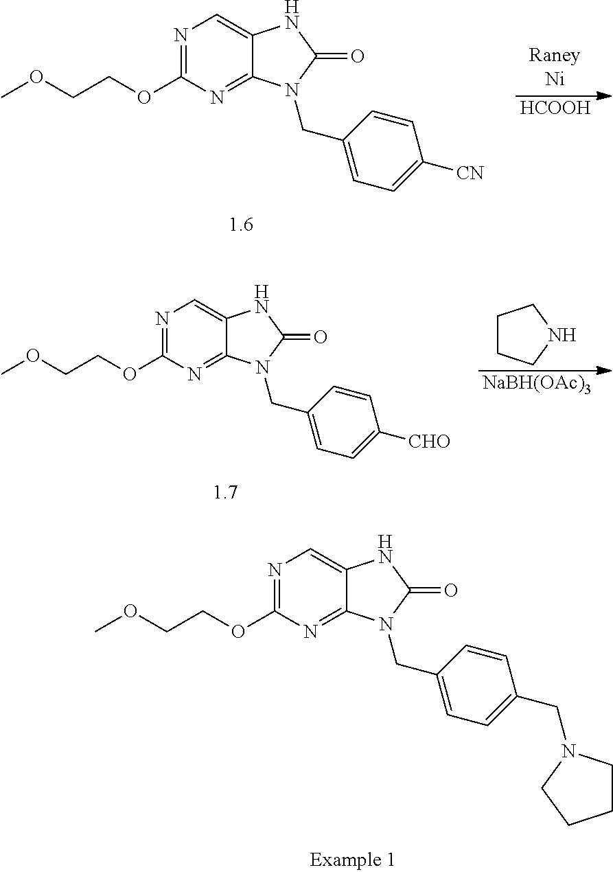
N1=C(OCCOC)N=C2C(=C1)NC(=O)N2CC1=CC=C([CN])C=C1.[HCOOH].N1=C(OCCOC)N=C2C(=C1)NC(=O)N2CC1=CC=C([CHO])C=C1.C1CCNC1.[NaBH(OAc)3].N1=C(OCCOC)N=C2C(=C1)NC(=O)N2CC1=CC=C(CN2CCCC2)C=C1
